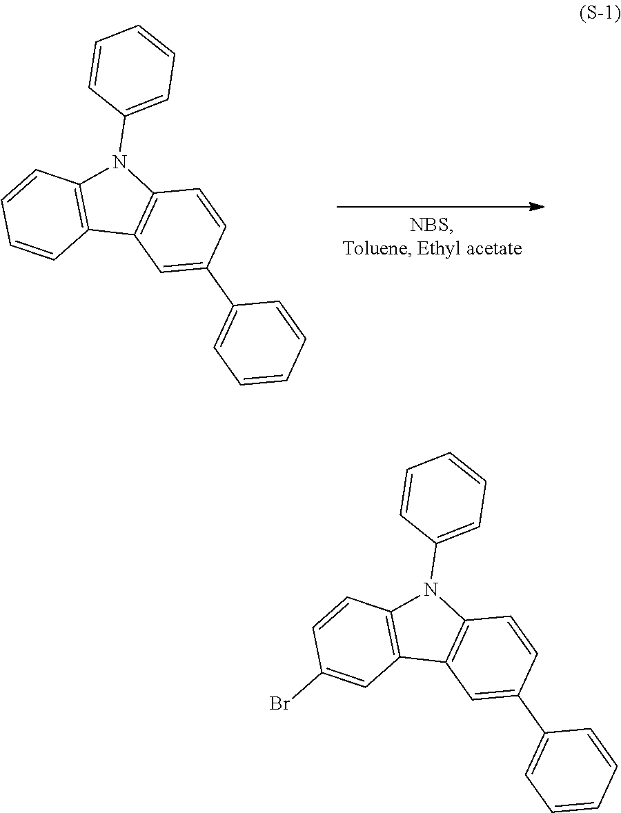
C12=C(N(C3=CC=CC=C3)C3=C1C=C(C1=CC=CC=C1)C=C3)C=CC=C2.C12=C(N(C3=CC=CC=C3)C3=C1C=C(C1=CC=CC=C1)C=C3)C=CC(Br)=C2
